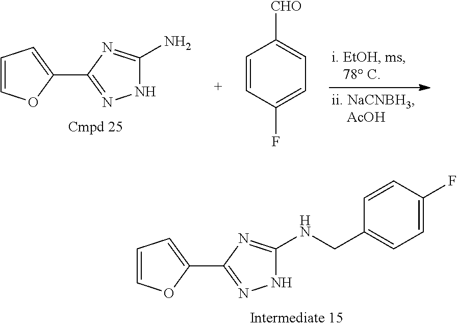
C1=COC(C2=NNC(N)=N2)=C1.C1=CC(F)=CC=C1[CHO].C1=COC(C2=NNC(NCC3=CC=C(F)C=C3)=N2)=C1
